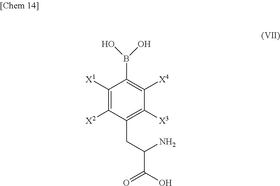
C1(CC(C(=O)O)N)=C([X3])C([X4])=C(B(O)O)C([X1])=C1[X2]
